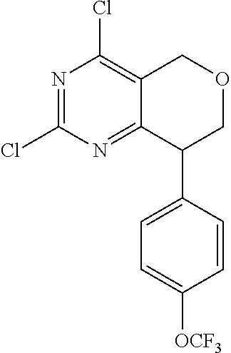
C12=NC(Cl)=NC(Cl)=C1COCC2C1=CC=C([OCF3])C=C1
